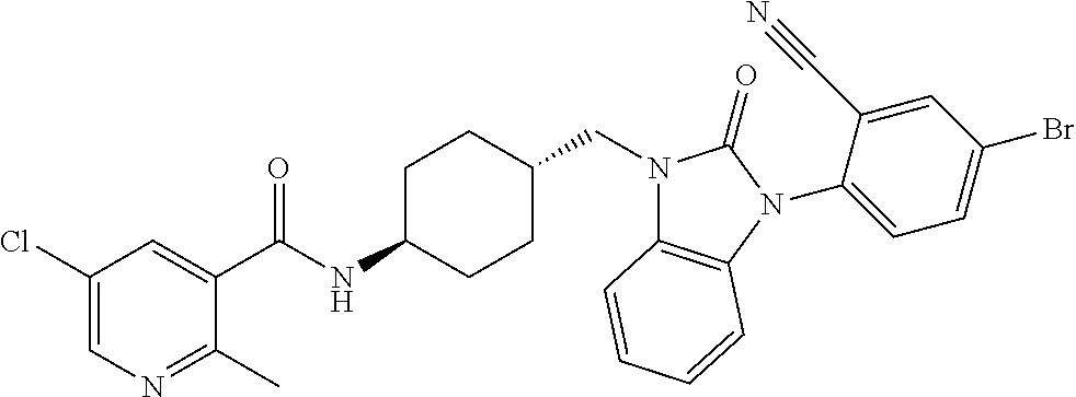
C1(Cl)=CN=C(C)C(C(NC2CCC(CN3C4=C(N(C5=CC=C(Br)C=C5C#N)C3=O)C=CC=C4)CC2)=O)=C1
